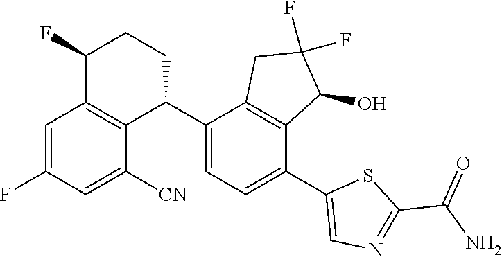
C1=C(F)C=C([CN])C2=C1C(F)CCC2C1=CC=C(C2=CN=C(C(N)=O)S2)C2=C1CC(F)(F)C2O
